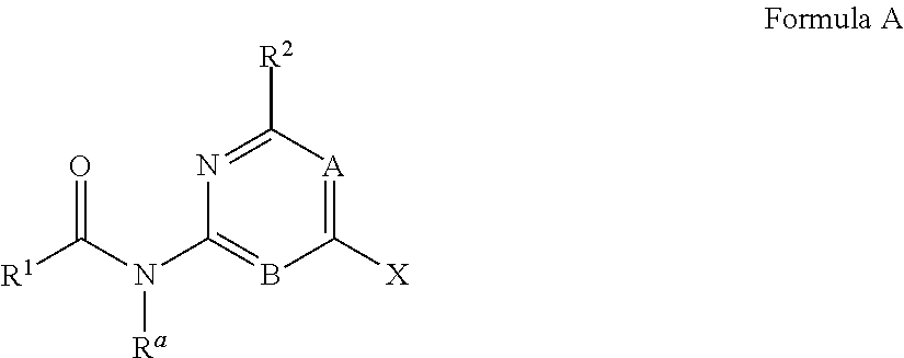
C1([X])=[A]C([R2])=NC(N(C([R1])=O)[Ra])=B1
